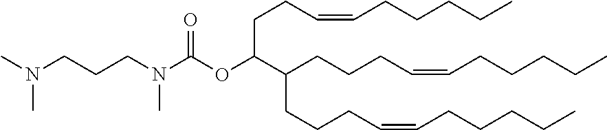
N(CCCN(C(OC(C(CCCC=CCCCCC)CCCC=CCCCCC)CCC=CCCCCC)=O)C)(C)C
